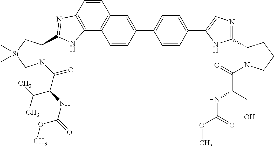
C1(C2=CC3=C(C4=C(C=C3)N=C(C3N(C(C(NC(=O)OC)C(C)C)=O)C[Si](C)(C)C3)N4)C=C2)=CC=C(C2=CN=C(C3N(C(=O)C(CO)NC(OC)=O)CCC3)N2)C=C1
